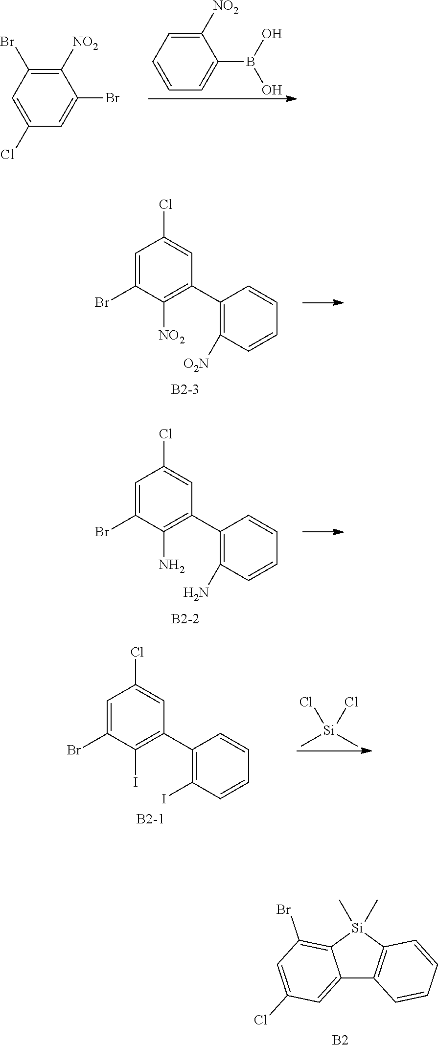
C1([NO2])=CC=CC=C1B(O)O.C1([NO2])=C(Br)C=C(Cl)C=C1Br.C1=C(Br)C([NO2])=C(C2=C([O2N])C=CC=C2)C=C1Cl.C12=CC(Cl)=CC(Br)=C1[Si](C)(C)C1=C2C=CC=C1.[B2].C1=C(Br)C(N)=C(C2=C(N)C=CC=C2)C=C1Cl.[B2-2].C1=C(Br)C(I)=C(C2=C(I)C=CC=C2)C=C1Cl.C[Si](C)(Cl)Cl.[B2-1]
